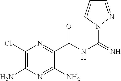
C1(Cl)=C(N)N=C(N)C(C(=O)NC(N2N=CC=C2)=N)=N1
